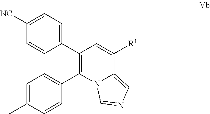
C1(C2=CC=C([NC])C=C2)=C(C2=CC=C(C)C=C2)N2C(=CN=C2)C([R1])=C1
